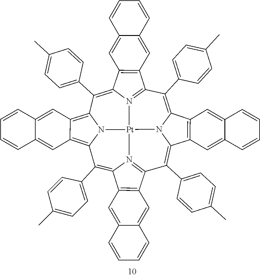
C1(C2=CC=C(C)C=C2)=C2N3C(=C(C4=CC=C(C)C=C4)C4=N5C(=C(C6=CC=C(C)C=C6)C6=C7C(=C8N6[Pt]35N3=C1C1=C(C3=C8C3=CC=C(C)C=C3)C=C3C(=C1)C=CC=C3)C=C1C(=C7)C=CC=C1)C1=C4C=C3C(=C1)C=CC=C3)C1=C2C=C2C(=C1)C=CC=C2
